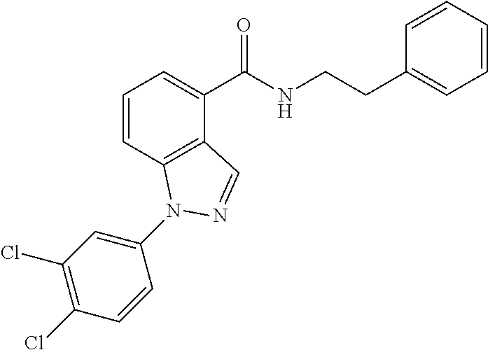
C1=CC2=C(C(C(NCCC3=CC=CC=C3)=O)=C1)C=NN2C1=CC(Cl)=C(Cl)C=C1
